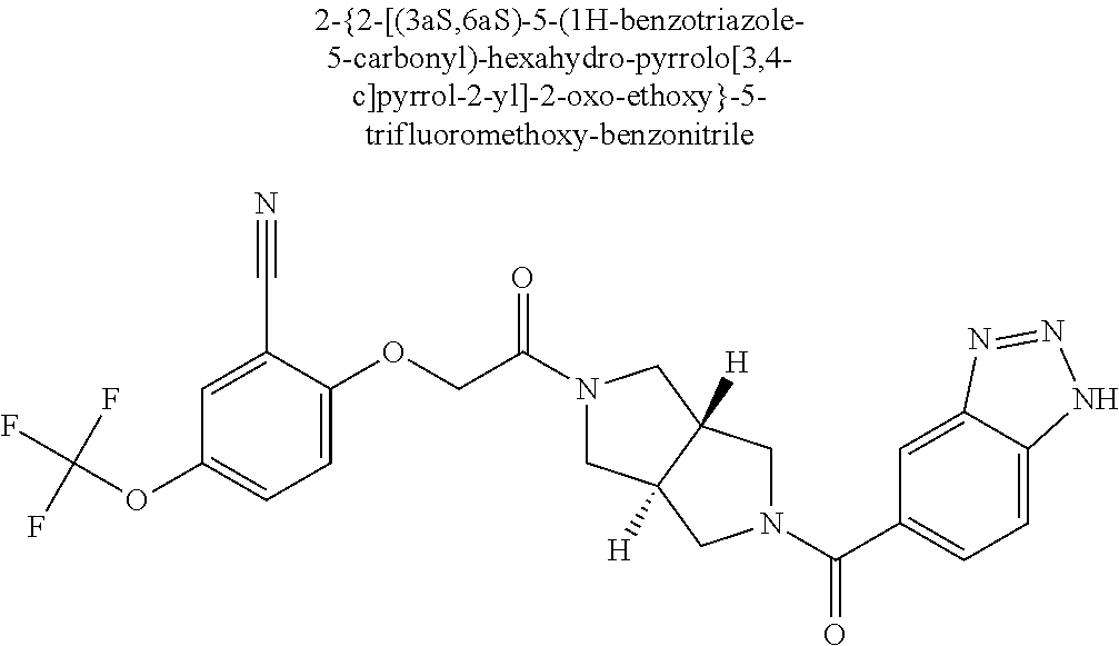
C1=C(OCC(=O)N2CC3([H])C([H])(C2)CN(C(=O)C2=CC=C4C(=C2)N=NN4)C3)C(C#N)=CC(OC(F)(F)F)=C1
